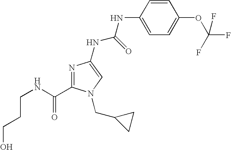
C(CNC(=O)C1=NC(NC(NC2=CC=C(OC(F)(F)F)C=C2)=O)=CN1CC1CC1)CO
